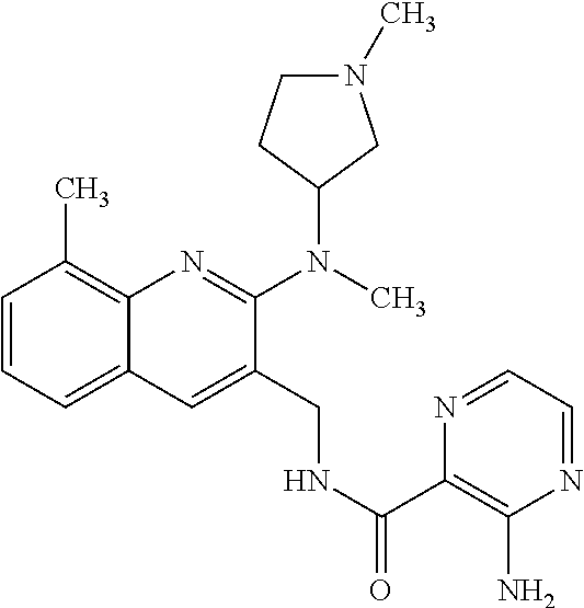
C1=CC=C2C(=C1C)N=C(N(C1CN(C)CC1)C)C(CNC(=O)C1=C(N)N=CC=N1)=C2
